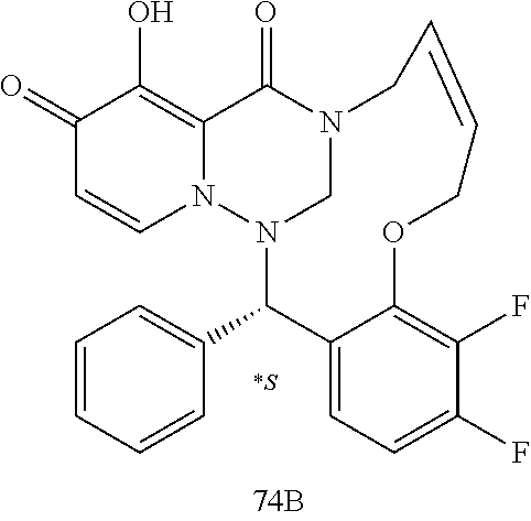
C1(=O)C=CN2C(=C1O)C(=O)N1CN2C(C2=CC=CC=C2)C2=CC=C(F)C(F)=C2OCC=CC1.[*S]
